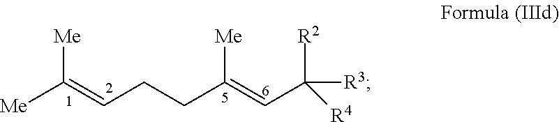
C(=CCCC(=CC([R2])([R3])[R4])[Me])([Me])[Me]
